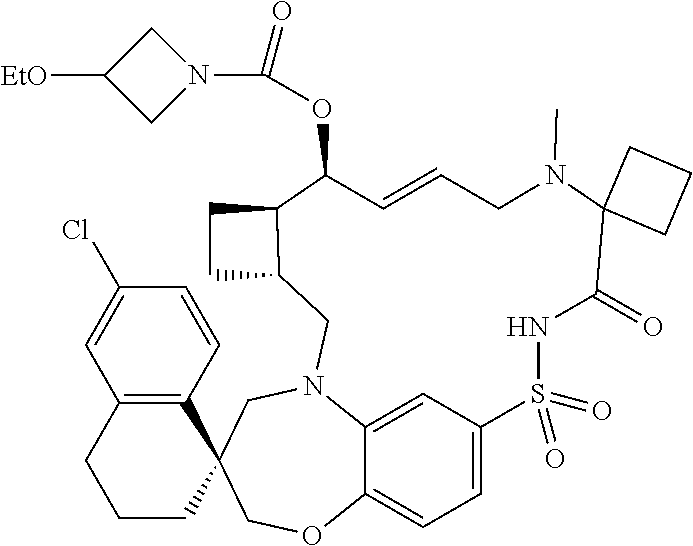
C12=CC=C3C=C1N(CC1(CO2)C2=C(CCC1)C=C(Cl)C=C2)CC1C(CC1)C(OC(N1CC([EtO])C1)=O)C=CCN(C)C1(C(=O)NS3(=O)=O)CCC1
